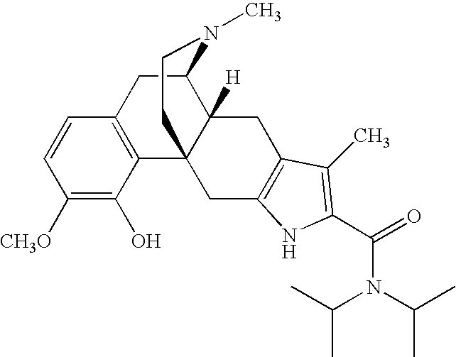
C1([CH3O])=C(O)C2=C(C=C1)CC1C3([H])C2(CCN1C)CC1=C(C3)C(C)=C(C(=O)N(C(C)C)C(C)C)N1
